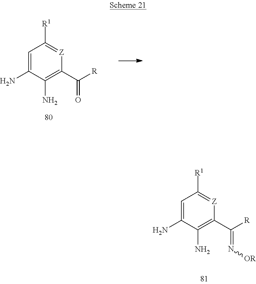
C1=C(N)C(N)=C(C([R])=N[OR])[Z]=C1[R1].C1=C(N)C(N)=C(C([R])=O)[Z]=C1[R1]
